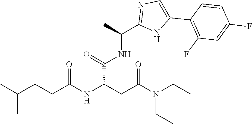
N(CC)(CC)C(CC(C(NC(C1=NC=C(C2=C(F)C=C(F)C=C2)N1)C)=O)NC(CCC(C)C)=O)=O
